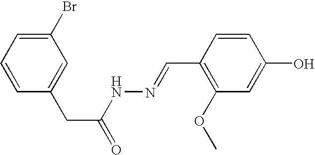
C1=CC=C(Br)C=C1CC(=O)NN=CC1=C(OC)C=C(O)C=C1
